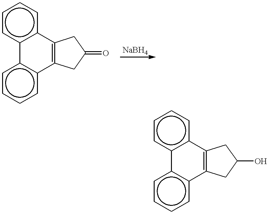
c1c2c(ccc1)C1=C(c3c-2cccc3)CC(=O)C1.c1c2c(ccc1)C1=C(c3c-2cccc3)CC(O)C1
